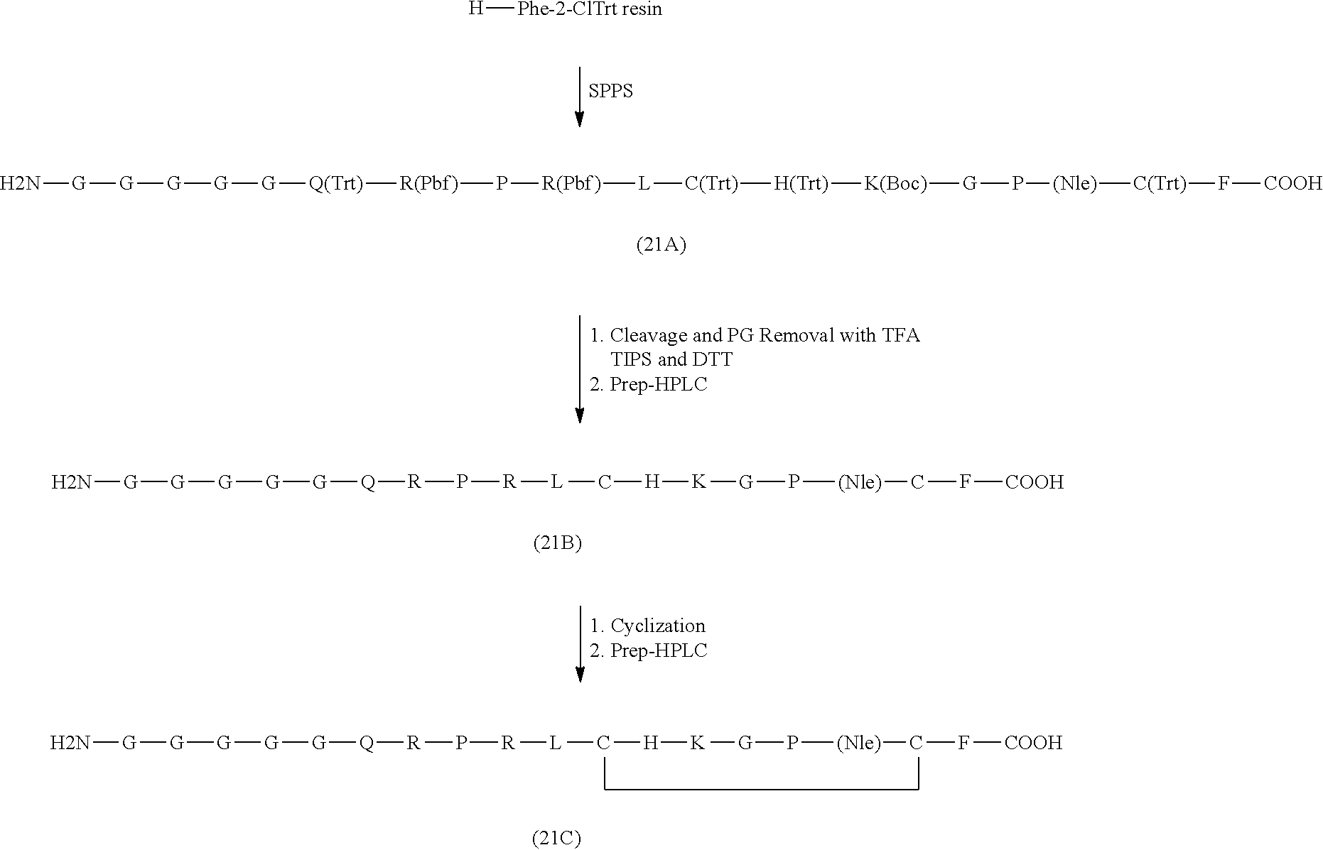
[SPPS].[H][Phe-2-ClTrt resin].N[G][G][G][G][G][Q(Trt)][R(Pbf)]P[R(Pbf)][L][C(Trt)][H(Trt)][K(Boc)][G]P[(Nle)][C(Trt)]F[COOH].N[G][G][G][G][G][Q][R]P[R][L]C[H][K][G]P[(Nle)]CF[COOH].N[G][G][G][G][G][Q][R]P[R][L]C[H][K][G]P[(Nle)]CF[COOH]
